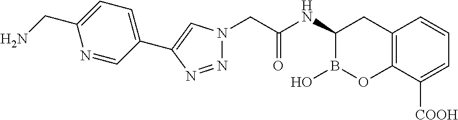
N1=NC(C2=CC=C(CN)N=C2)=CN1CC(NC1B(O)OC2=C(C1)C=CC=C2[COOH])=O
